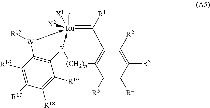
C1([R5])=C([R4])C([R3])=C([R2])C2=C1[(CH2)n][Y]1->[Ru]([L])([X1])([X2])(-[W]([R15])C3=C1C([R19])=C([R18])C([R17])=C3[R16])=C2[R1]
